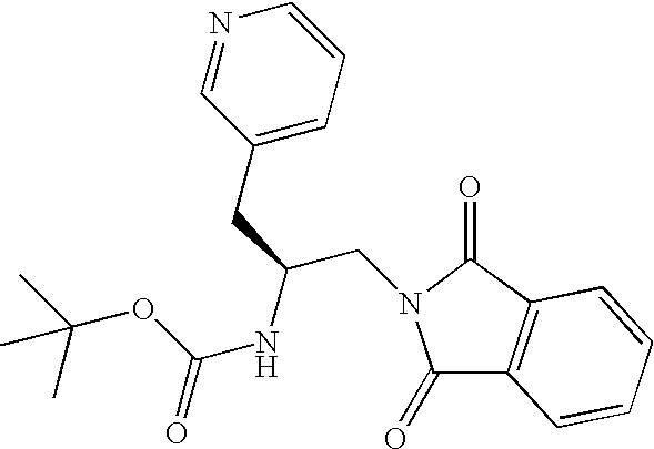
N1=CC(CC(CN2C(=O)C3=C(C2=O)C=CC=C3)NC(OC(C)(C)C)=O)=CC=C1
